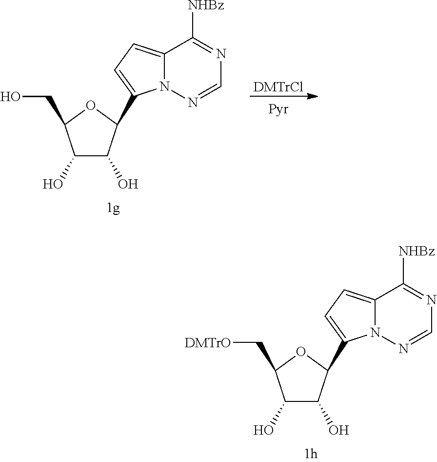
C12=CC=C(C3C(O)C(O)C(CO)O3)N1N=CN=C2[NHBz].[DMTrCl].C12=CC=C(C3C(O)C(O)C(C[DMTrO])O3)N1N=CN=C2[NHBz]
